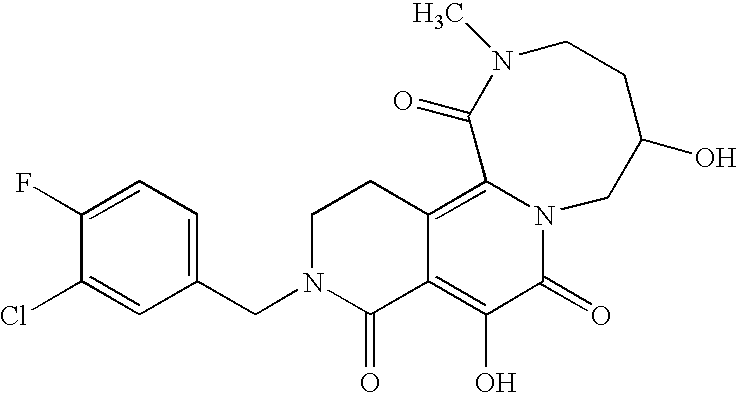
C1(CN2C(=O)C3=C(O)C(=O)N4C(=C3CC2)C(=O)N(C)CCC(O)C4)=CC=C(F)C(Cl)=C1
